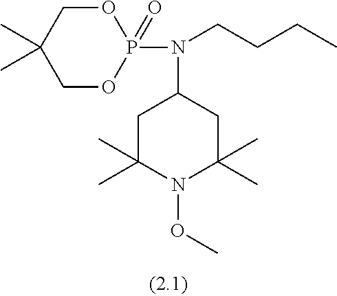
C1C(C)(C)N(OC)C(C)(C)CC1N(P1(=O)OCC(C)(C)CO1)CCCC
